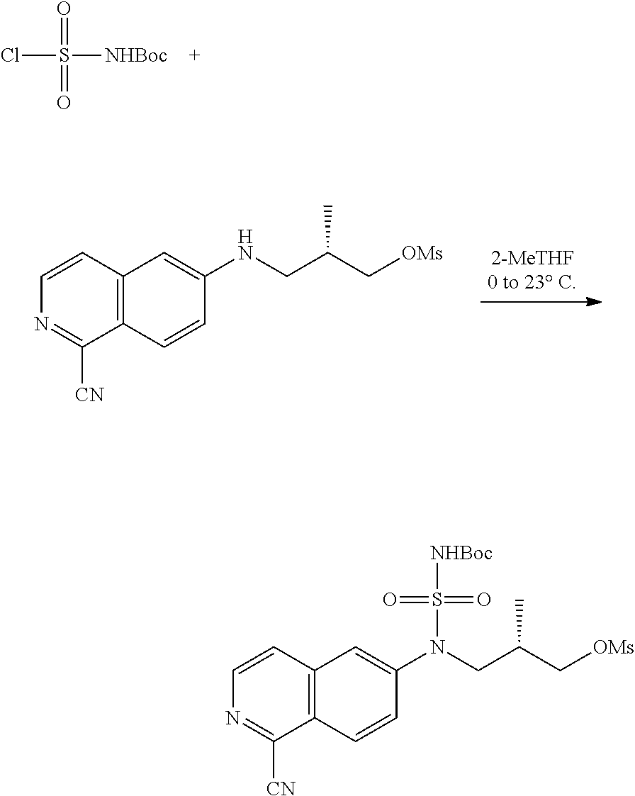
ClS([NHBoc])(=O)=O.C1=CN=C([CN])C2=C1C=C(NCC(C[OMs])C)C=C2.C1=CN=C([CN])C2=C1C=C(N(CC(C[OMs])C)S([NHBoc])(=O)=O)C=C2
